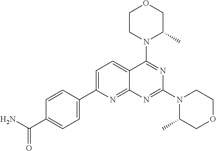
C1=C(C2=CC=C(C(N)=O)C=C2)N=C2C(=C1)C(N1C(C)COCC1)=NC(N1C(C)COCC1)=N2
